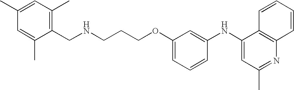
C(CCOC1=CC=CC(NC2=CC(C)=NC3=C2C=CC=C3)=C1)NCC1=C(C)C=C(C)C=C1C
